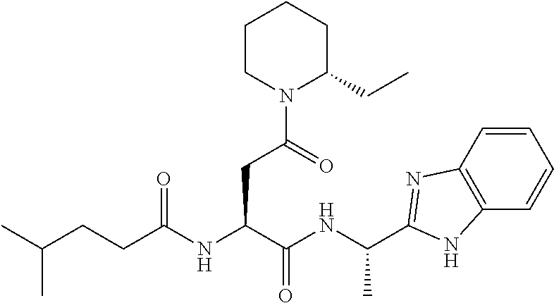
C(CC(NC(CCC(C)C)=O)C(NC(C)C1=NC2=C(C=CC=C2)N1)=O)(=O)N1CCCCC1CC
